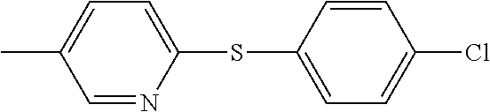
CC1=CC=C(SC2=CC=C(Cl)C=C2)N=C1
